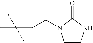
C1CNC(=O)N1CCC(C)(C)C
